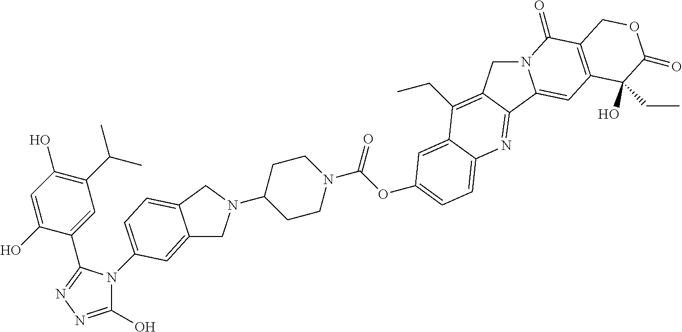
C1(O)=NN=C(C2=CC(C(C)C)=C(O)C=C2O)N1C1=CC=C2C(=C1)CN(C1CCN(C(=O)OC3=CC=C4C(=C3)C(CC)=C3CN5C(=CC6=C(C5=O)COC(=O)C6(CC)O)C3=N4)CC1)C2
